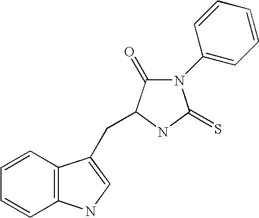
C12=C(C=CC=C1)C(CC1C(=O)N(C3=CC=CC=C3)C(=S)N1)=CN2
